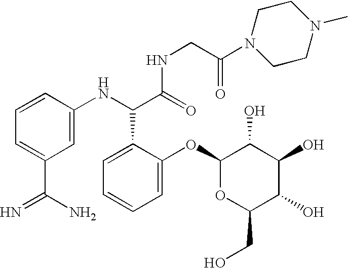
C1=CC(NC(C(=O)NCC(N2CCN(C)CC2)=O)C2=CC=CC=C2OC2OC(CO)C(O)C(O)C2O)=CC(C(=N)N)=C1
